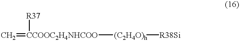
C=[CCOOC2H4NHCOO]([(C2H4O)h][R38Si])[R37]
